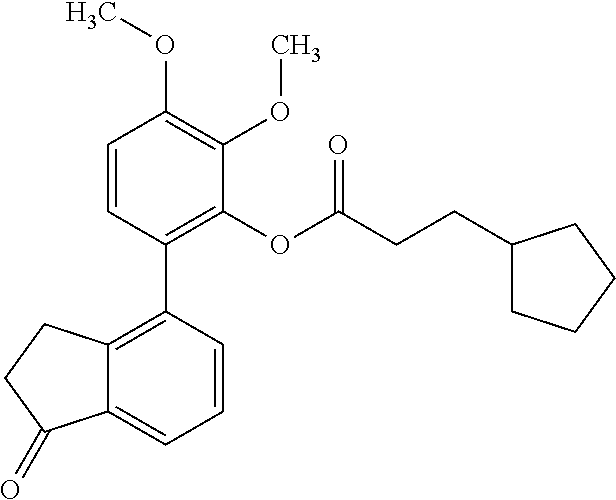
C1=CC(C2=C3C(=CC=C2)C(=O)CC3)=C(OC(CCC2CCCC2)=O)C(OC)=C1OC
